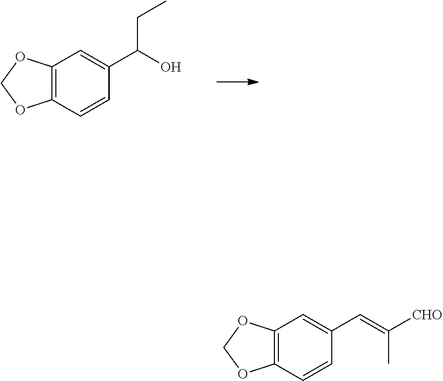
C12=C(C=CC(C(CC)O)=C1)OCO2.C12=C(C=CC(C=C(C)[CHO])=C1)OCO2
